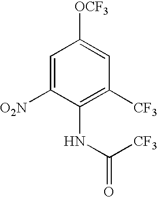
C1=C([O2N])C(NC(=O)[CF3])=C([CF3])C=C1[OCF3]
